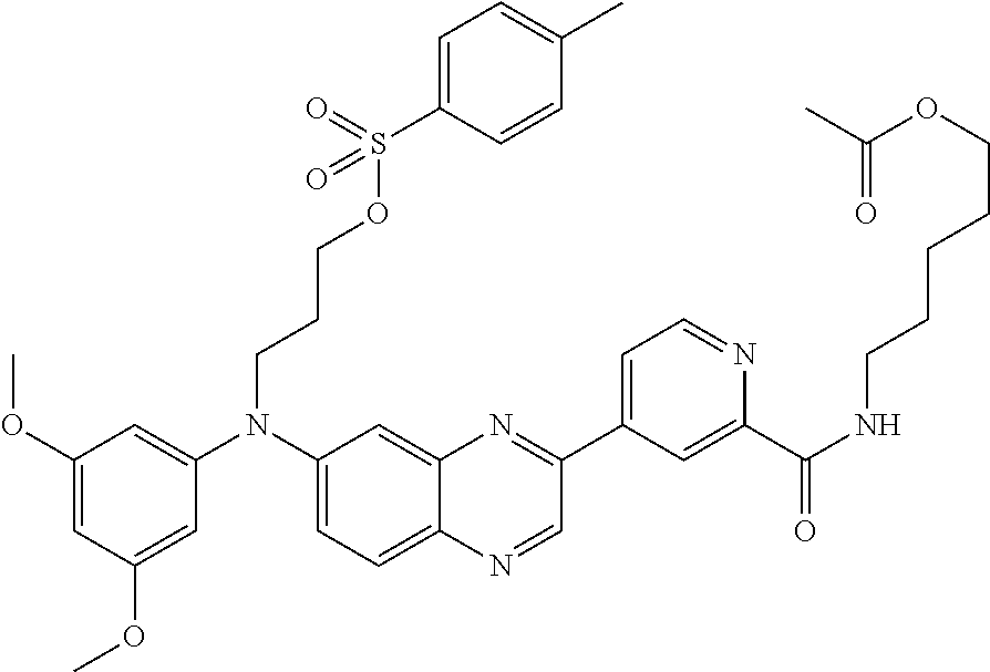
C1(OC)=CC(OC)=CC(N(C2=CC=C3C(=C2)N=C(C2=CC=NC(C(NCCCCCOC(C)=O)=O)=C2)C=N3)CCCOS(C2=CC=C(C)C=C2)(=O)=O)=C1
